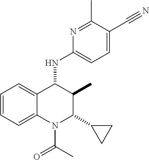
C12=CC=CC=C1N(C(C)=O)C(C1CC1)C(C)C2NC1=CC=C(C#N)C(C)=N1
